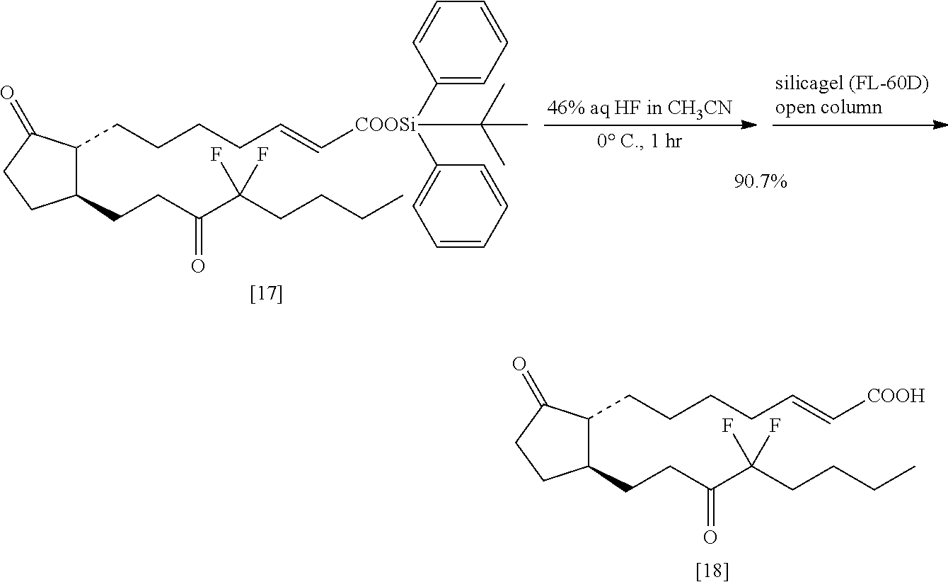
C(CC(C(CCCC)(F)F)=O)C1C(CCCCC=C[COOSi](C2=CC=CC=C2)(C2=CC=CC=C2)C(C)(C)C)C(=O)CC1.C(CC(C(CCCC)(F)F)=O)C1C(CCCCC=C[COOH])C(=O)CC1.[[18]]
